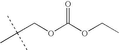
CC(COC(OCC)=O)(C)C
